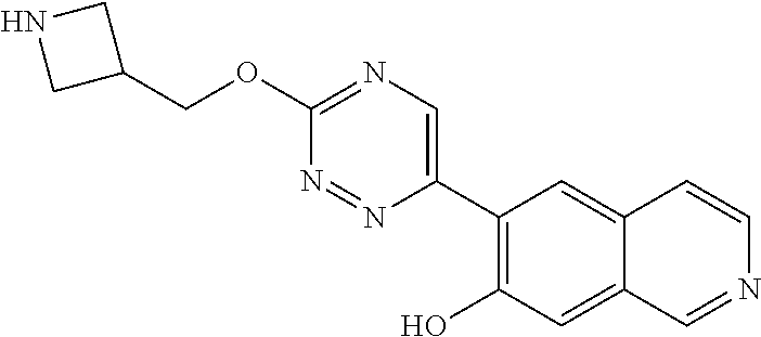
C1(COC2=NC=C(C3=C(O)C=C4C(=C3)C=CN=C4)N=N2)CNC1
